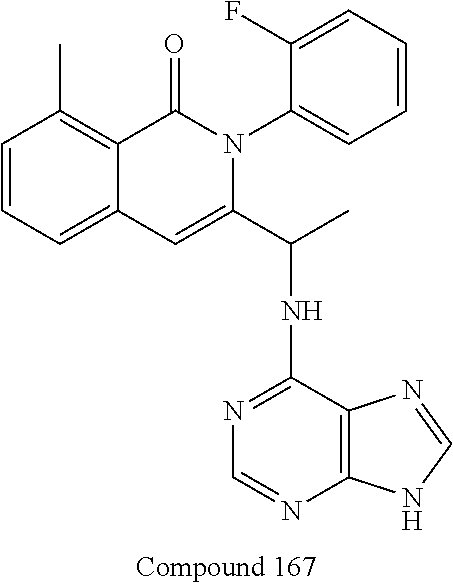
C1=CC=C2C(=C1C)C(=O)N(C1=CC=CC=C1F)C(C(C)NC1=NC=NC3=C1N=CN3)=C2
